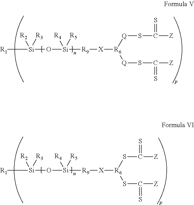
[R1][Si](O[Si]([R9][X][R6]([Q]SC([Z])=S)[Q]SC([Z])=S)([R4])[R5])([R2])[R3].[R1][Si](O[Si]([R9][X][R6](SC([Z])=S)SC([Z])=S)([R4])[R5])([R2])[R3]
